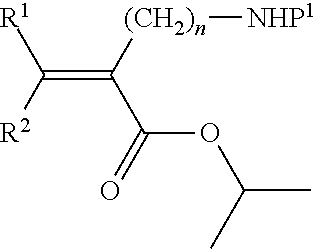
C(=C(C(=O)OC(C)C)[(CH2)n][NHP1])([R2])[R1]
